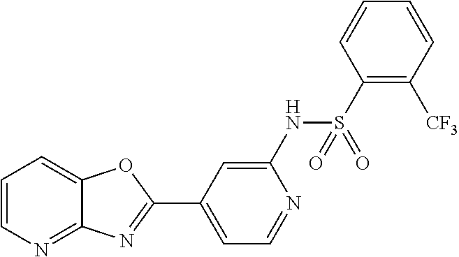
C1=CN=C2C(=C1)OC(C1=CC=NC(NS(C3=C([CF3])C=CC=C3)(=O)=O)=C1)=N2
